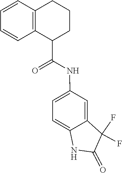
O=C(C1C2=C(C=CC=C2)CCC1)NC1=CC=C2NC(=O)C(F)(F)C2=C1
